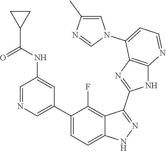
C1=NC=C(C2=CC=C3C(=C2F)C(C2=NC4=C(N2)N=CC=C4N2C=C(C)N=C2)=NN3)C=C1NC(C1CC1)=O
